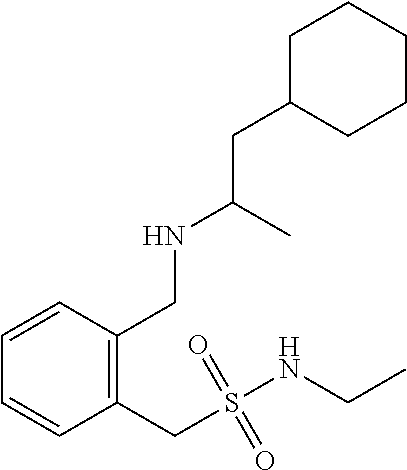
C1=CC(CS(NCC)(=O)=O)=C(CNC(CC2CCCCC2)C)C=C1
